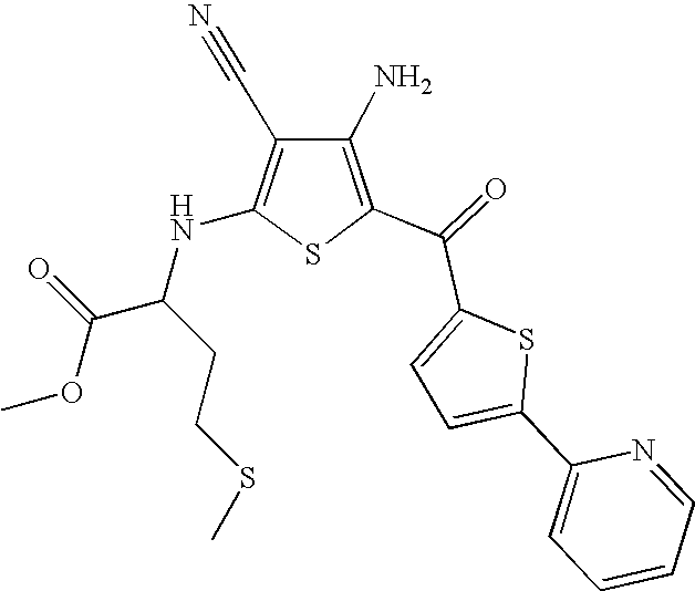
N(C1=C(C#N)C(N)=C(C(C2=CC=C(C3=CC=CC=N3)S2)=O)S1)C(CCSC)C(=O)OC
